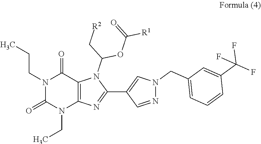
N1(CC)C(=O)N(CCC)C(=O)C2=C1N=C(C1=CN(CC3=CC=CC(C(F)(F)F)=C3)N=C1)N2C(OC(=O)[R1])C[R2]
